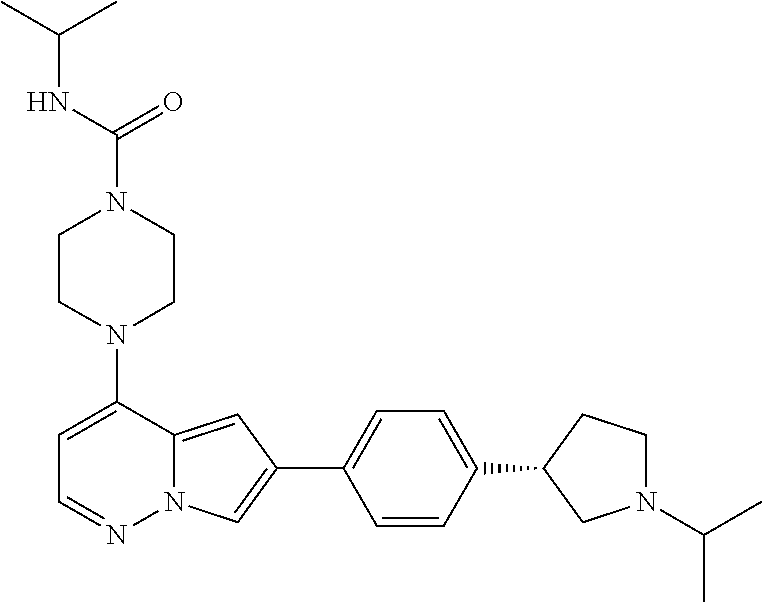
N1(C2=CC=NN3C2=CC(C2=CC=C(C4CN(C(C)C)CC4)C=C2)=C3)CCN(C(=O)NC(C)C)CC1
